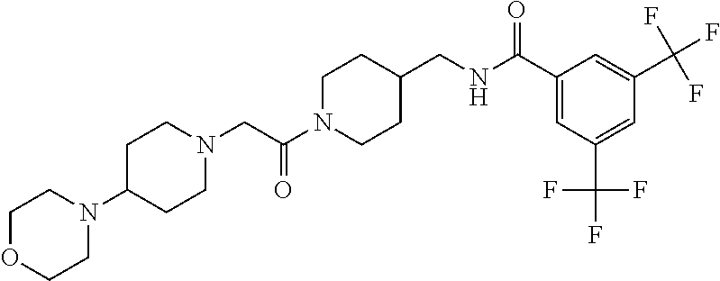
C1N(C(CN2CCC(N3CCOCC3)CC2)=O)CCC(CNC(C2=CC(C(F)(F)F)=CC(C(F)(F)F)=C2)=O)C1
